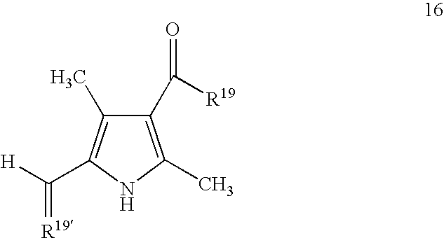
[R19]=C(C1=C(C)C(C([R19])=O)=C(C)N1)[H]
